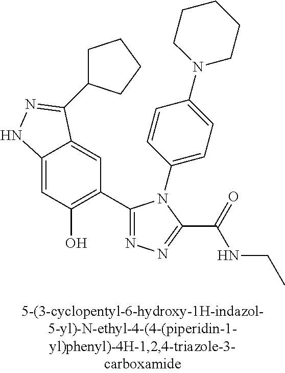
C1=C2C(=CC(C3=NN=C(C(=O)NCC)N3C3=CC=C(N4CCCCC4)C=C3)=C1O)C(C1CCCC1)=NN2
